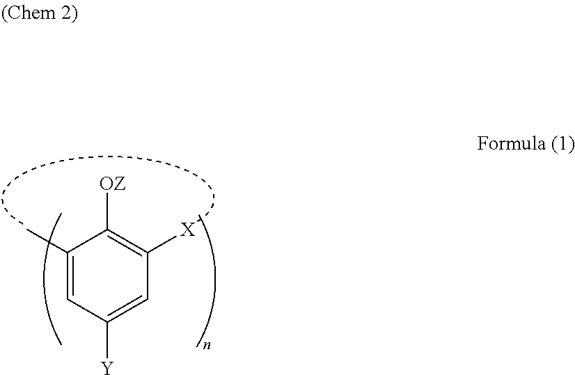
C1=c(c)C([OZ])=c([X])C=C1[Y]
